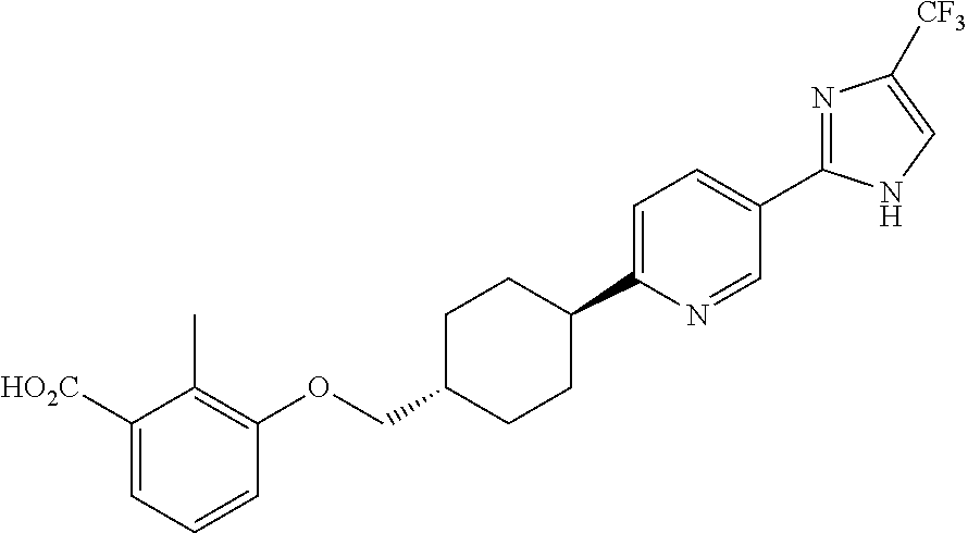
N1=C(C2=CC=C(C3CCC(COC4=C(C)C([HO2C])=CC=C4)CC3)N=C2)NC=C1[CF3]
